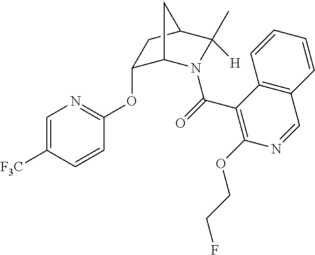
O(C1=NC=C([F3C])C=C1)C1C2N(C(=O)C3=C(OCCF)N=CC4=C3C=CC=C4)C([H])(C)C(C1)C2
